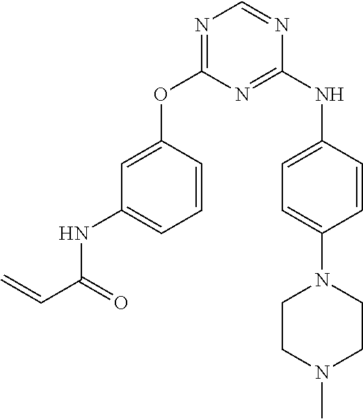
N1=C(OC2=CC(NC(C=C)=O)=CC=C2)N=C(NC2=CC=C(N3CCN(C)CC3)C=C2)N=C1
